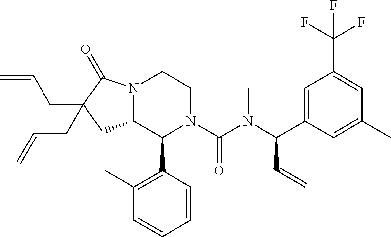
C1=C(C(N(C(N2CCN3C(C2C2=C(C)C=CC=C2)CC(CC=C)(CC=C)C3=O)=O)C)C=C)C=C(C)C=C1C(F)(F)F
